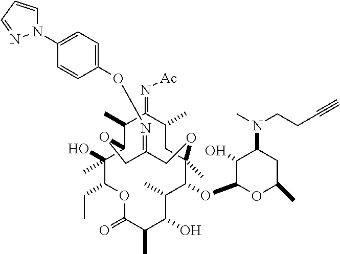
C1(C)C2C(C)(O)C(CC)OC(=O)C(C)C(O)C(C)C(OC3OC(C)CC(N(C)CCC#C)C3O)C(C)(CC(C)C1=N[Ac])OCC(=NOC1=CC=C(N3C=CC=N3)C=C1)CO2
